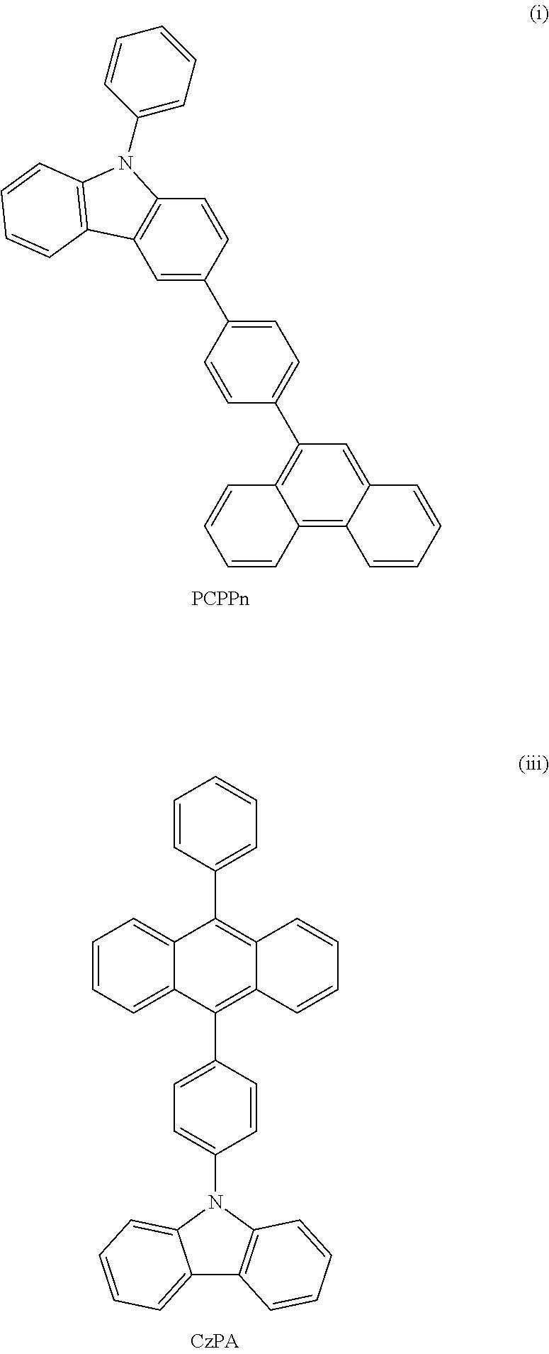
C12=C3C(=CC(C4=CC=C(C5=CC6=C(C=C5)N(C5=CC=CC=C5)C5=C6C=CC=C5)C=C4)=C1C=CC=C2)C=CC=C3.C12=CC=CC=C1N(C1=CC=C(C3=C4C(=C(C5=CC=CC=C5)C5=CC=CC=C35)C=CC=C4)C=C1)C1=C2C=CC=C1
